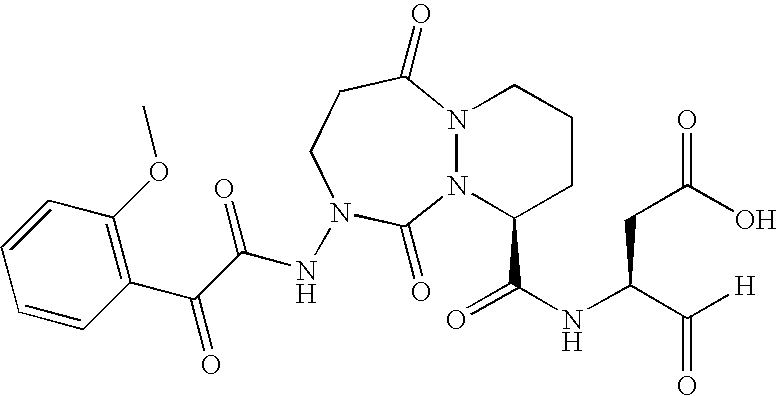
N12N(C(C(NC(C([H])=O)CC(=O)O)=O)CCC1)C(=O)N(NC(C(C1=C(OC)C=CC=C1)=O)=O)CCC2=O
